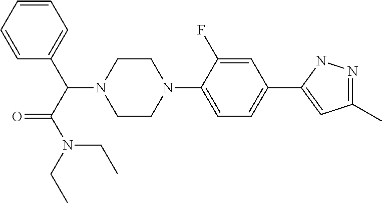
C1(C2=CC=C(N3CCN(C(C(N(CC)CC)=O)C4=CC=CC=C4)CC3)C(F)=C2)=CC(C)=NN1
